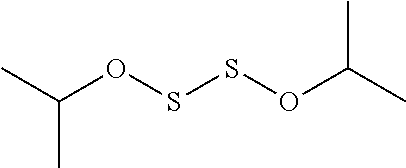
C(OSSOC(C)C)(C)C
